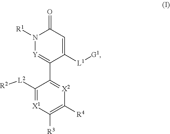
C1([L2][R2])=[X1]C([R3])=C([R4])[X2]=C1C1=[Y]N([R1])C(=O)C=C1[L1][G1]
